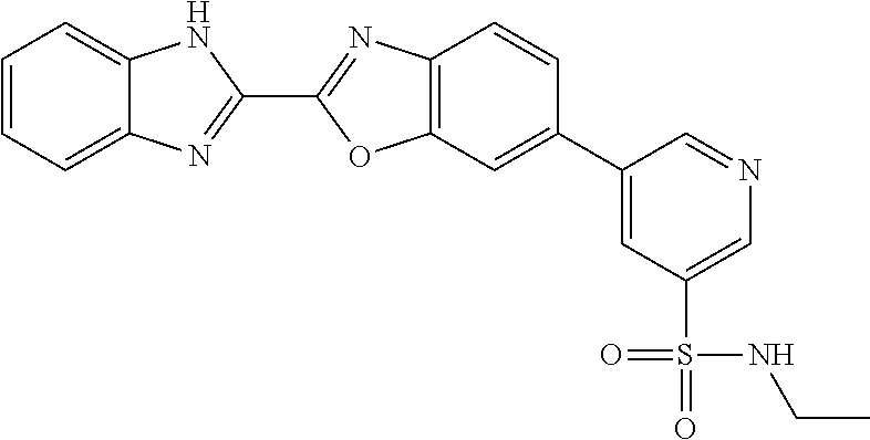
C12=C(C=C(C3=CC(S(=O)(NCC)=O)=CN=C3)C=C1)OC(C1=NC3=CC=CC=C3N1)=N2
